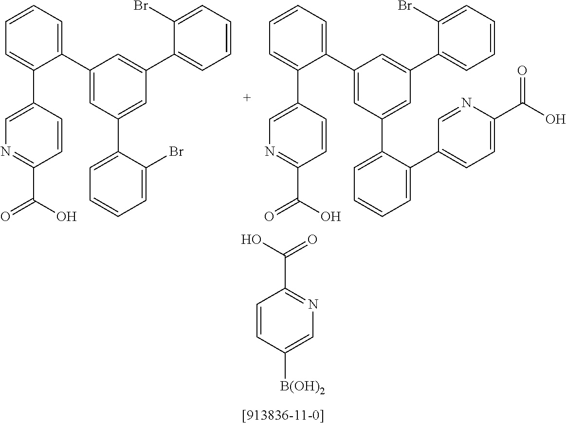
C1(C2=CC(C3=CC=CC=C3Br)=CC(C3=CC=CC=C3Br)=C2)=CC=CC=C1C1=CN=C(C(=O)O)C=C1.C1(C2=CC(C3=CC=CC=C3C3=CC=C(C(O)=O)N=C3)=CC(C3=CC=CC=C3Br)=C2)=CC=CC=C1C1=CN=C(C(=O)O)C=C1.C1=CC([B(OH)2])=CN=C1C(=O)O
